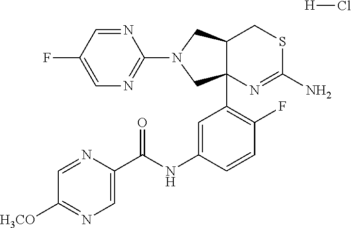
C1=C(NC(C2=CN=C([H3CO])C=N2)=O)C=CC(F)=C1C12C(CSC(N)=N1)CN(C1=NC=C(F)C=N1)C2.[H]Cl
